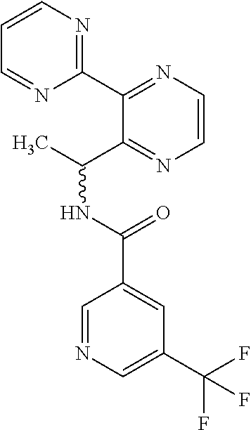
C1=NC=C(C(F)(F)F)C=C1C(NC(C)C1=NC=CN=C1C1=NC=CC=N1)=O
